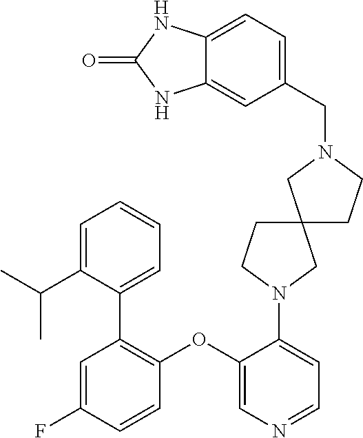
C1(N2CC3(CC2)CN(CC2=CC=C4NC(=O)NC4=C2)CC3)=CC=NC=C1OC1=C(C2=CC=CC=C2C(C)C)C=C(F)C=C1
